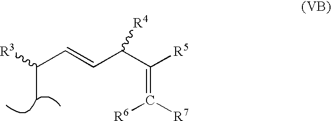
[R3]C(C=CC(C([R5])=C([R6])[R7])[R4])C
